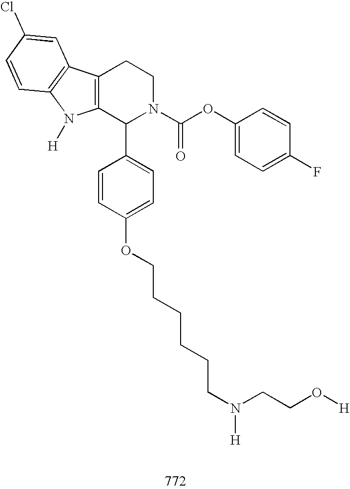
C12=C(C(C3=CC=C(OCCCCCCN([H])CCO[H])C=C3)N(C(OC3=CC=C(F)C=C3)=O)CC1)N([H])C1=C2C=C(Cl)C=C1
